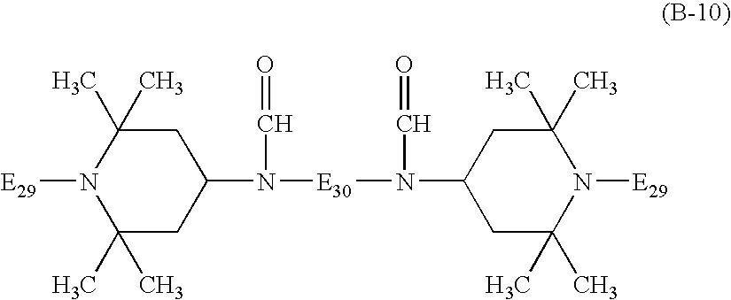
C1(N([E30]N(C2CC(C)(C)N([E29])C(C)(C)C2)C=O)C=O)CC(C)(C)N([E29])C(C)(C)C1
